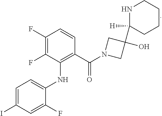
C1(F)=C(F)C(NC2=CC=C(I)C=C2F)=C(C(=O)N2CC(C3([H])CCCCN3)(O)C2)C=C1
